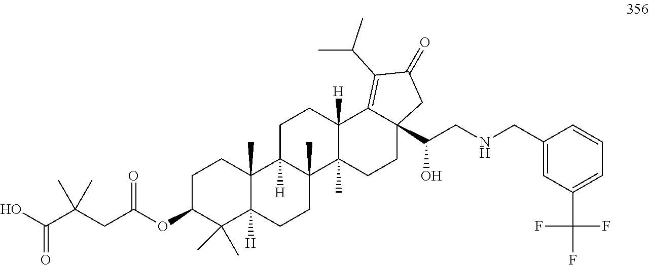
C1C(OC(CC(C(O)=O)(C)C)=O)C(C)(C)C2([H])C(C)(C1)C1([H])C(C)(CC2)C2(C)C([H])(CC1)C1=C(C(C)C)C(=O)CC1(C(CNCC1=CC(C(F)(F)F)=CC=C1)O)CC2
